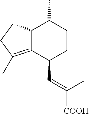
C12C(=C(C)CC1)C(C=C([COOH])C)CCC2C
